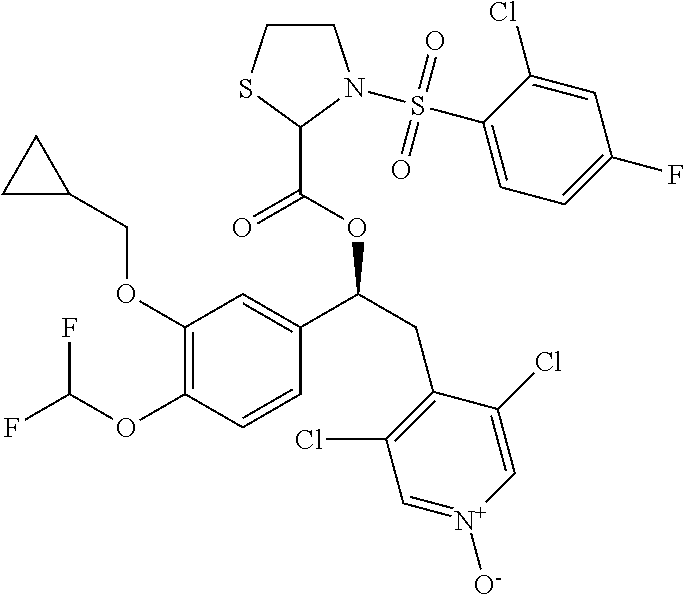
C1(OCC2CC2)=C(OC(F)F)C=CC(C(CC2=C(Cl)C=[N+]([O-])C=C2Cl)OC(=O)C2N(S(C3=CC=C(F)C=C3Cl)(=O)=O)CCS2)=C1
